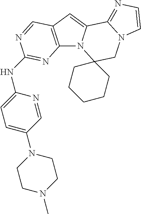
C12=C(C=C3N1C1(CN4C3=NC=C4)CCCCC1)C=NC(NC1=CC=C(N3CCN(C)CC3)C=N1)=N2
